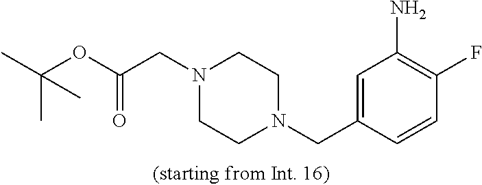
C1=C(CN2CCN(CC(OC(C)(C)C)=O)CC2)C=CC(F)=C1N
